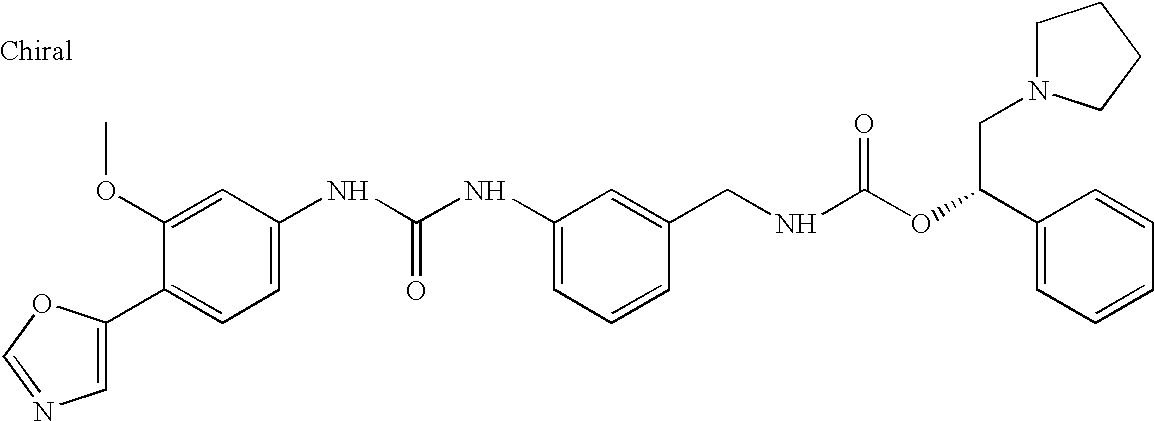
C1(C2=CN=CO2)=CC=C(NC(NC2=CC=CC(CNC(OC(C3=CC=CC=C3)CN3CCCC3)=O)=C2)=O)C=C1OC
